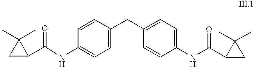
C1C(C(=O)NC2=CC=C(CC3=CC=C(NC(C4CC4(C)C)=O)C=C3)C=C2)C1(C)C
